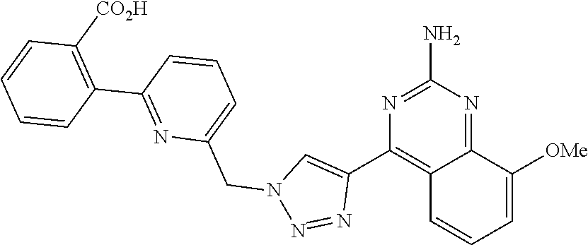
C12=NC(N)=NC(C3=CN(CC4=CC=CC(C5=C([CO2H])C=CC=C5)=N4)N=N3)=C1C=CC=C2[OMe]
